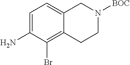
C1=C(N)C(Br)=C2C(=C1)CN([BOC])CC2
